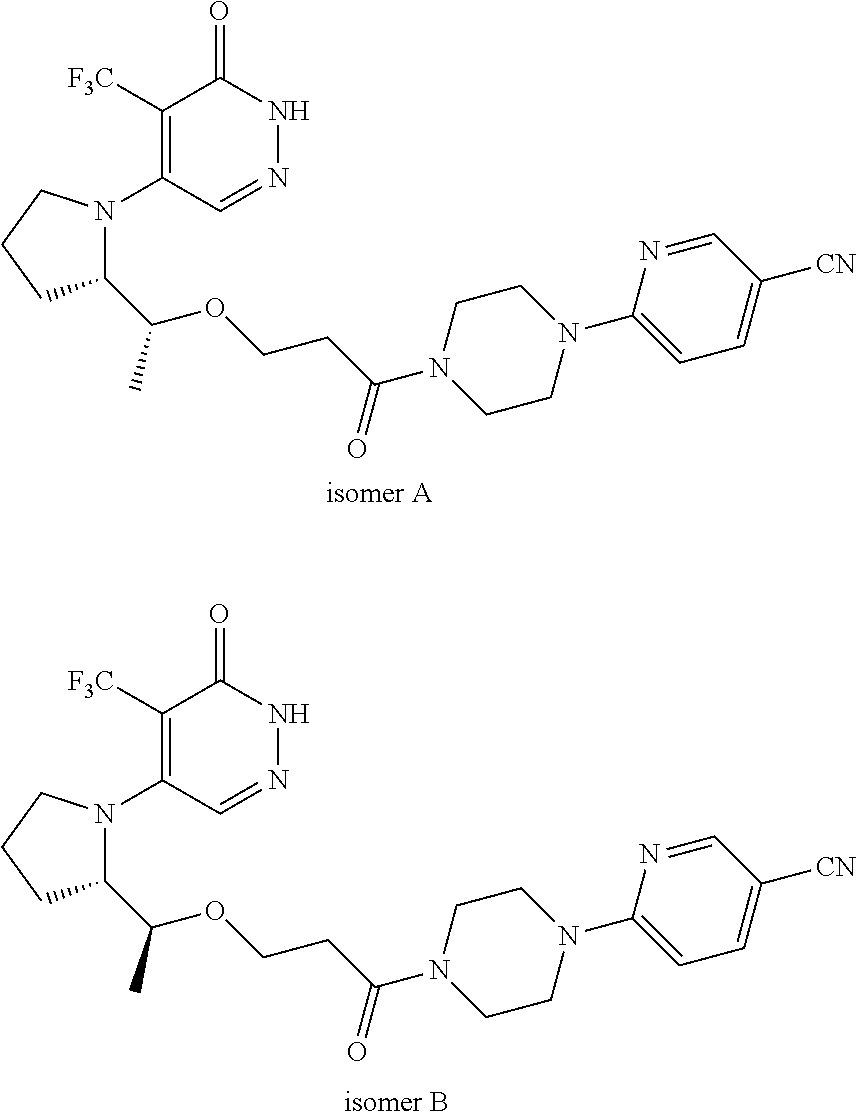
C1([F3C])=C(N2C(C(C)OCCC(N3CCN(C4=CC=C([CN])C=N4)CC3)=O)CCC2)C=NNC1=O.C1([F3C])=C(N2C(C(C)OCCC(N3CCN(C4=CC=C([CN])C=N4)CC3)=O)CCC2)C=NNC1=O
